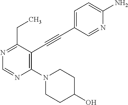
N1=C(CC)C(C#CC2=CC=C(N)N=C2)=C(N2CCC(O)CC2)N=C1
